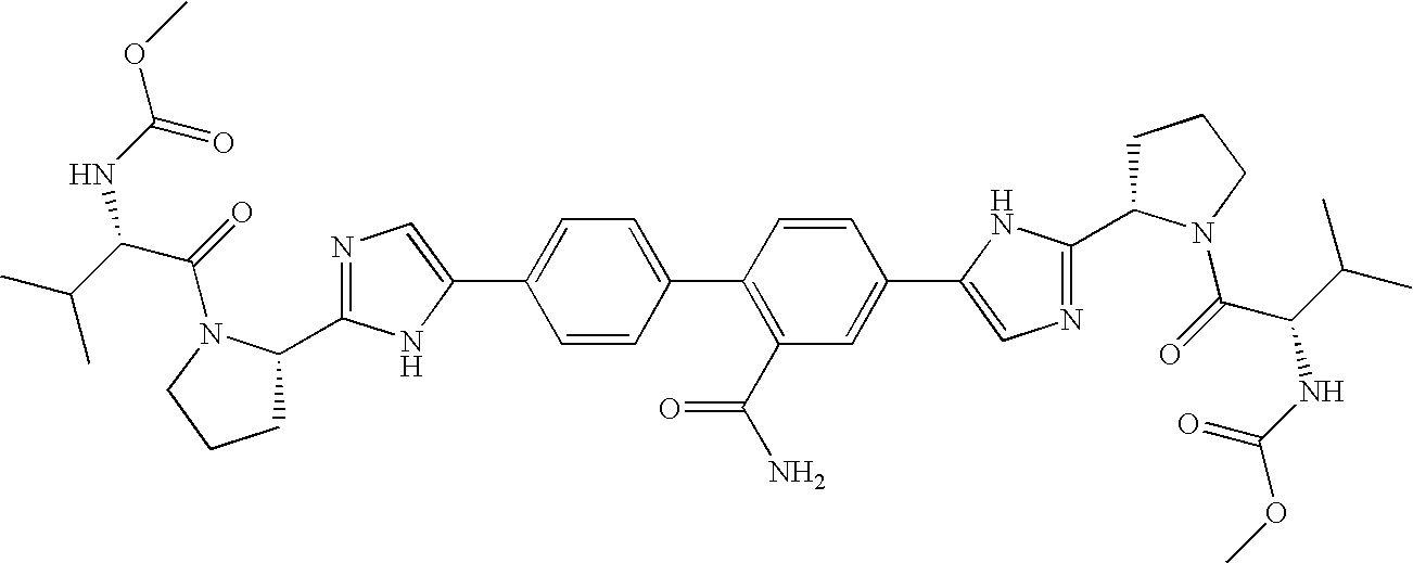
C1C(C2=NC=C(C3=CC=C(C4=C(C(N)=O)C=C(C5=CN=C(C6CCCN6C(C(C(C)C)NC(=O)OC)=O)N5)C=C4)C=C3)N2)N(C(=O)C(C(C)C)NC(OC)=O)CC1
